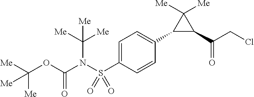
C1=C(S(N(C([Me])([Me])[Me])C(=O)OC([Me])([Me])[Me])(=O)=O)C=CC(C2C(C(CCl)=O)C2([Me])[Me])=C1
